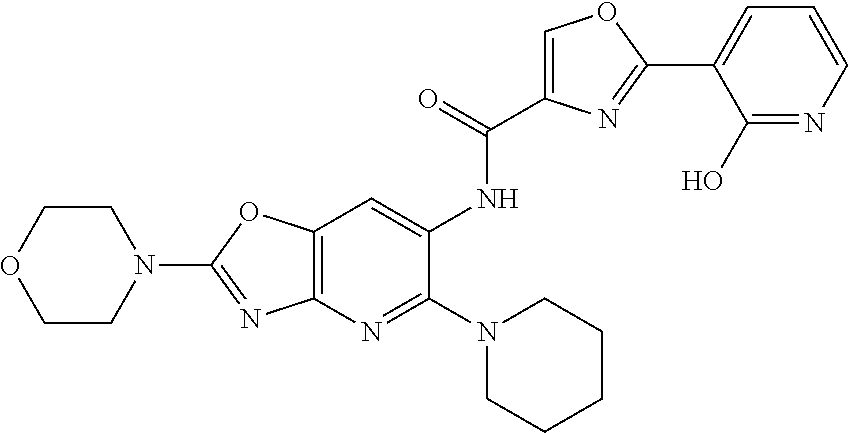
C1COCCN1C1=NC2=C(O1)C=C(NC(=O)C1=COC(C3=CC=CN=C3O)=N1)C(N1CCCCC1)=N2
